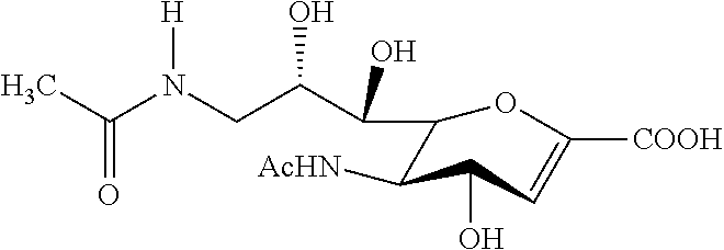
CC(N(CC(C(O)C1C([AcHN])C(O)C=C([COOH])O1)O)[H])=O
